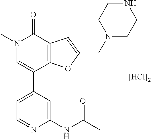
C1=C(C2=CN(C)C(=O)C3=C2OC(CN2CCNCC2)=C3)C=C(NC(C)=O)N=C1.[[HCl]2]
